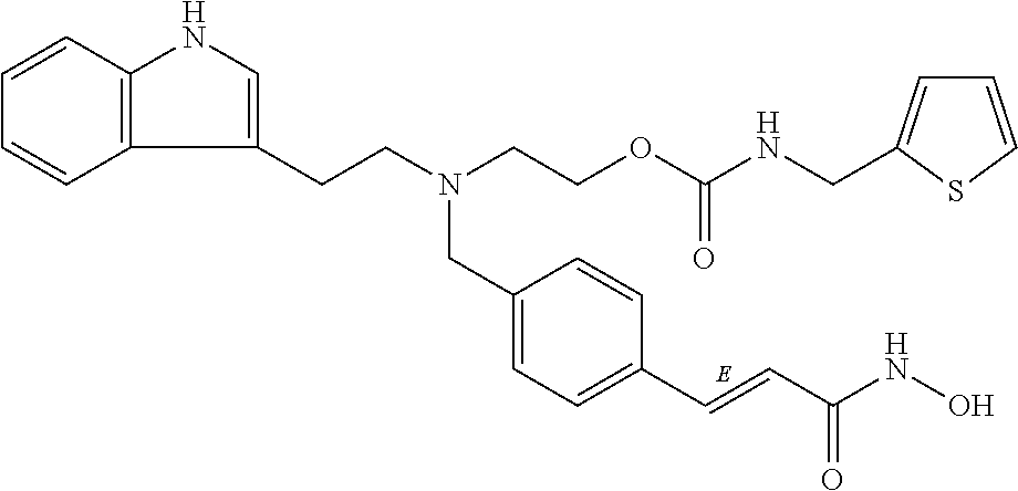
C12=C(C=CC=C1)NC=C2CCN(CCOC(=O)NCC1=CC=CS1)CC1=CC=C(C=CC(NO)=O)C=C1
